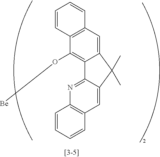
C12=CC3=C(C(O[Be])=C1C1=NC4=C(C=C1C2(C)C)C=CC=C4)C=CC=C3
